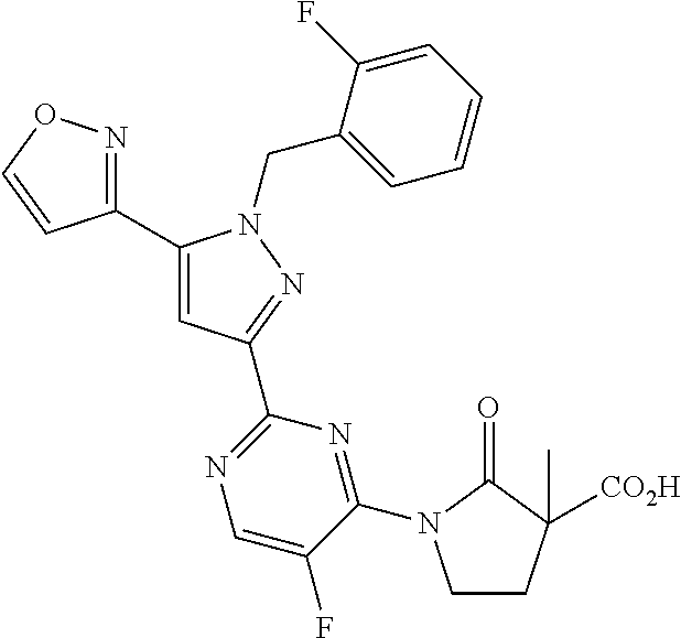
C1(C2=NOC=C2)=CC(C2=NC=C(F)C(N3CCC(C)([CO2H])C3=O)=N2)=NN1CC1=CC=CC=C1F
